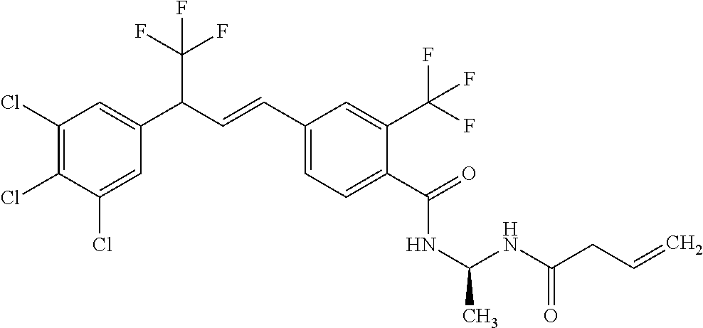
C1(Cl)=C(Cl)C(Cl)=CC(C(C=CC2=CC=C(C(=O)NC(NC(CC=C)=O)C)C(C(F)(F)F)=C2)C(F)(F)F)=C1
